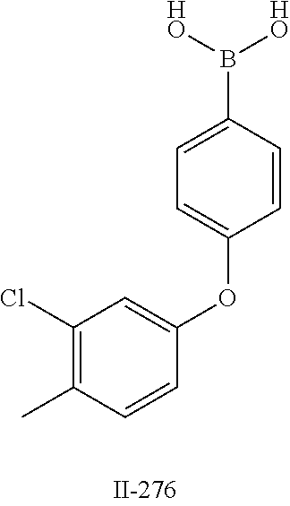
C1(Cl)=C(C)C=CC(OC2=CC=C(B([HO])[HO])C=C2)=C1
